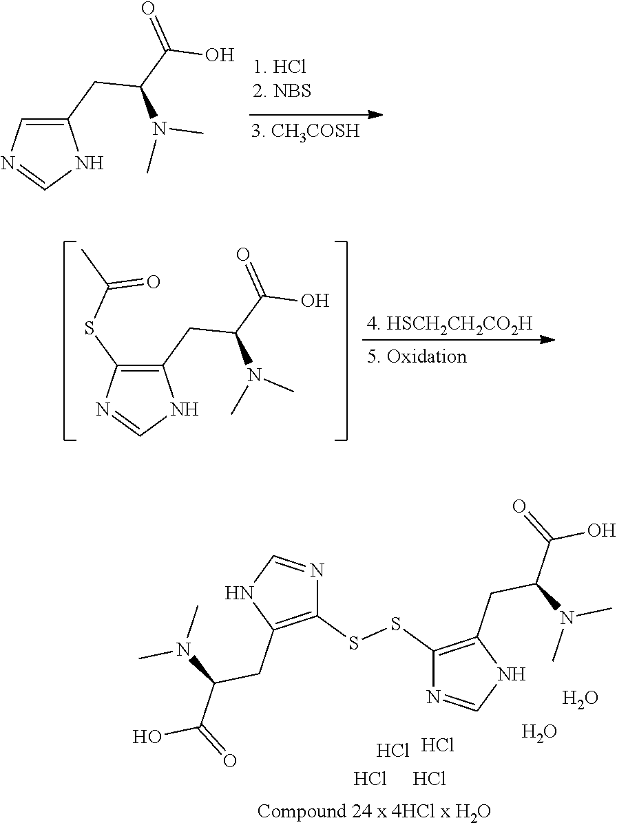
C1(CC(C(=O)O)N(C)C)=CN=CN1.C1(CC(C(=O)O)N(C)C)=C(SC(=O)C)N=CN1.[4. HSCH2CH2CO2H].C1(CC(C(=O)O)N(C)C)=C(SSC2=C(CC(C(O)=O)N(C)C)NC=N2)N=CN1.Cl.Cl.Cl.Cl.O.O
